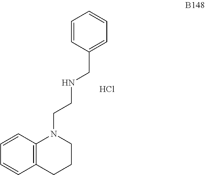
N(CCN1C2=C(CCC1)C=CC=C2)CC1=CC=CC=C1.Cl
